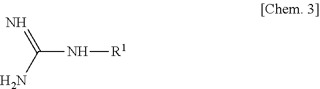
C(N[R1])(N)=N
